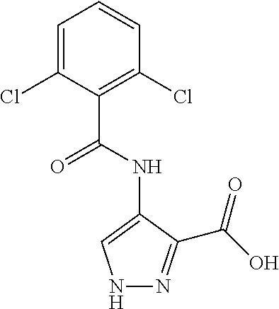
N1N=C(C(O)=O)C(NC(C2=C(Cl)C=CC=C2Cl)=O)=C1
